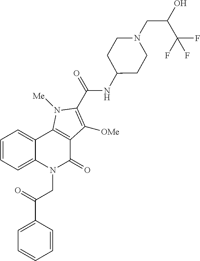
C(CN1C(=O)C2=C(C3=CC=CC=C13)N([Me])C(C(=O)NC1CCN(CC(O)C(F)(F)F)CC1)=C2[OMe])(C1=CC=CC=C1)=O
